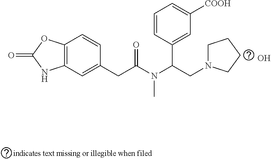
O.C12=C(C=C(CC(N(C(CN3CCCC3)C3=CC([COOH])=CC=C3)C)=O)C=C1)NC(=O)O2
